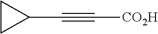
C(#C[CO2H])C1CC1
